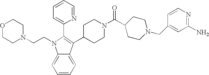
N1(CCN2C3=CC=CC=C3C(C3CCN(C(C4CCN(CC5=CC(N)=NC=C5)CC4)=O)CC3)=C2C2=CC=CC=N2)CCOCC1
